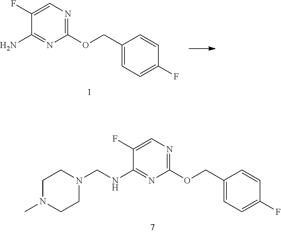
C1(F)=CN=C(OCC2=CC=C(F)C=C2)N=C1NCN1CCN(C)CC1.C1(F)=CN=C(OCC2=CC=C(F)C=C2)N=C1N
